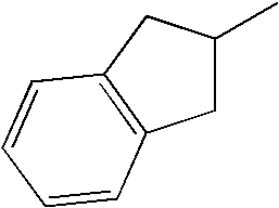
C1C(C)CC2=C1C=CC=C2
